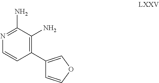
C1=CC(C2=COC=C2)=C(N)C(N)=N1
